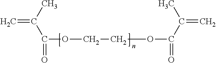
C=C(C)C(OCCOC(C(=C)C)=O)=O
